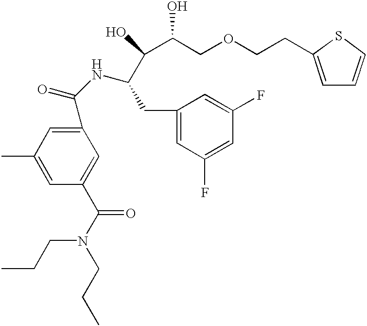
C1(C(NC(CC2=CC(F)=CC(F)=C2)C(C(O)COCCC2=CC=CS2)O)=O)=CC(C)=CC(C(N(CCC)CCC)=O)=C1
